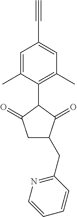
C1=C(C)C(C2C(=O)CC(CC3=NC=CC=C3)C2=O)=C(C)C=C1C#C
